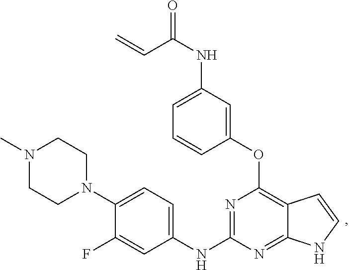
C=CC(NC1=CC=CC(OC2=C3C(=NC(NC4=CC=C(N5CCN(C)CC5)C(F)=C4)=N2)NC=C3)=C1)=O
